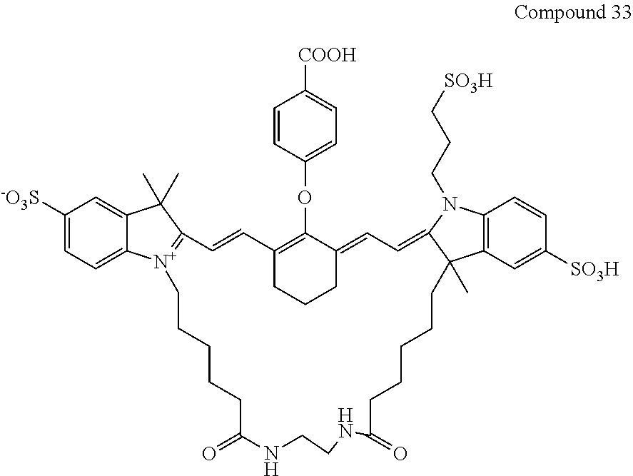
C1([-O3S])=CC=C2C(=C1)C(C)(C)C1=[N+]2CCCCCC(=O)NCCNC(=O)CCCCCC2(C)C3=C(C=CC([SO3H])=C3)N(CCC[SO3H])C2=CC=C2CCCC(=C2OC2=CC=C([COOH])C=C2)C=C1
